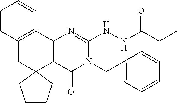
C1=CC2=C(C=C1)C1=C(C(=O)N(CC3=CC=CC=C3)C(NNC(CC)=O)=N1)C1(C2)CCCC1
